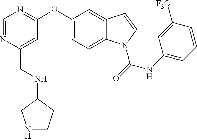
C1(OC2=NC=NC(CNC3CNCC3)=C2)=CC=C2C(=C1)C=CN2C(=O)NC1=CC=CC([F3C])=C1
